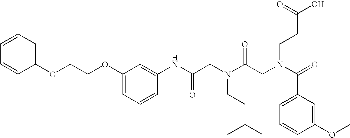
C1(OCCOC2=CC=CC=C2)=CC=CC(NC(CN(C(CN(C(=O)C2=CC=CC(OC)=C2)CCC(O)=O)=O)CCC(C)C)=O)=C1
